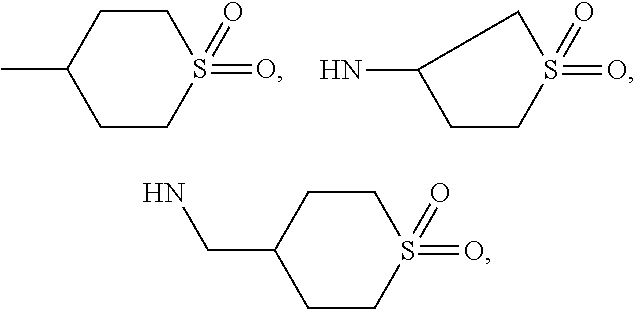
C1CS(=O)(=O)CCC1C.C1(N)CCS(=O)(=O)C1.C1CS(=O)(=O)CCC1CN
